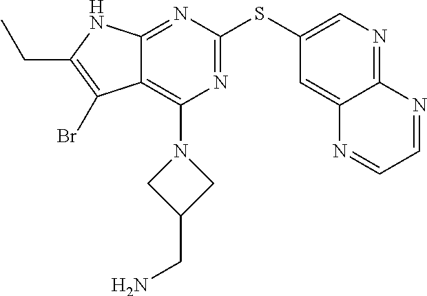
CCC1=C(Br)C2=C(N3CC(CN)C3)N=C(SC3=CN=C4C(=C3)N=CC=N4)N=C2N1
